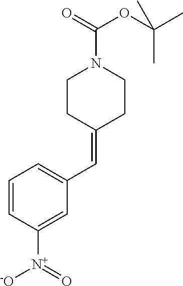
C1=CC([N+](=O)[-O])=CC(C=C2CCN(C(=O)OC(C)(C)C)CC2)=C1
